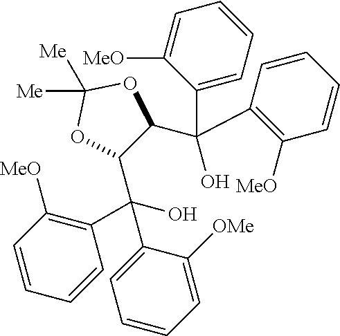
C1(C(C2=C([MeO])C=CC=C2)(C2C(C(C3=C([MeO])C=CC=C3)(C3=CC=CC=C3[OMe])O)OC([Me])([Me])O2)O)=CC=CC=C1[MeO]
